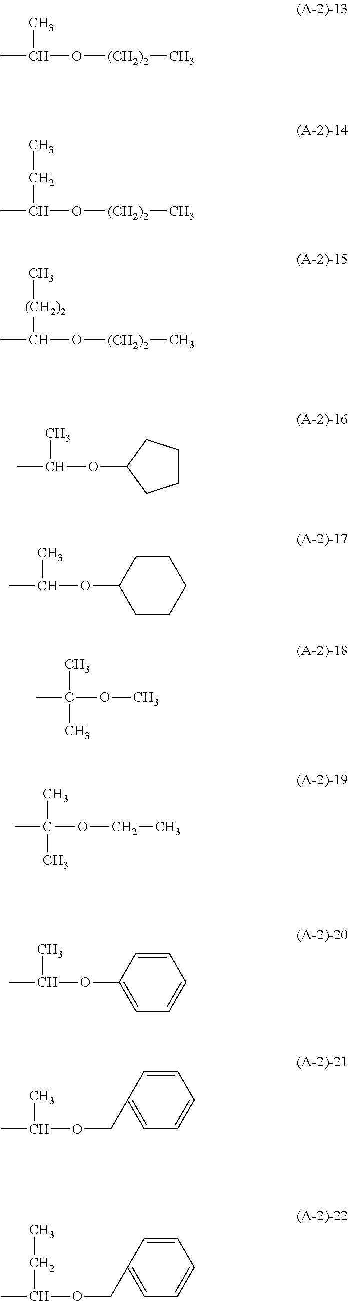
O([(CH2)2]C)C(C)C.O([(CH2)2]C)C(C)CC.O([(CH2)2]C)C(C)[(CH2)2]C.CC(C)OC1CCCC1.CC(C)OC1CCCCC1.CC(C)(OC)C.CC(C)(OCC)C.CC(C)OC1=CC=CC=C1.CC(C)OCC1=CC=CC=C1.CC(CC)OCC1=CC=CC=C1
